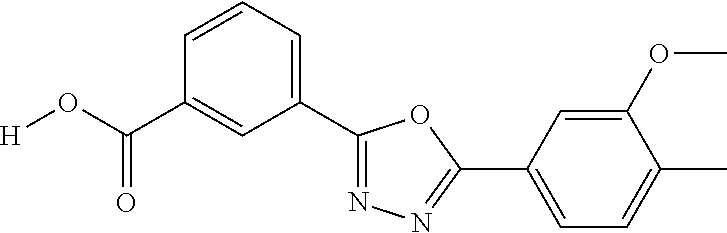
[H]OC(C1=CC(C2=NN=C(C3=CC=C(C)C(OC)=C3)O2)=CC=C1)=O
